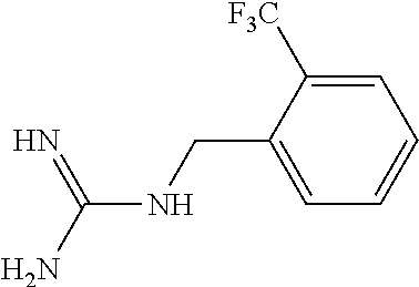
C(NCC1=CC=CC=C1[F3C])(N)=N
